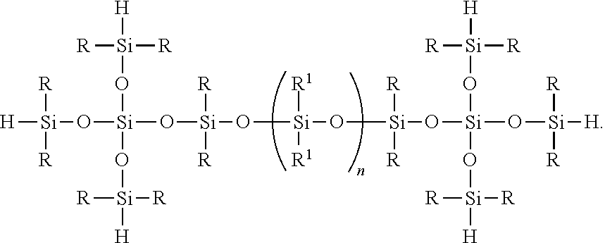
[H][Si](O[Si](O[Si]([R])([R])[H])(O[Si]([R])([R])[H])O[Si]([R])([R])O[Si]([R1])([R1])O[Si]([R])([R])O[Si](O[Si]([R])([R])[H])(O[Si]([R])([R])[H])O[Si]([R])([R])[H])([R])[R]
